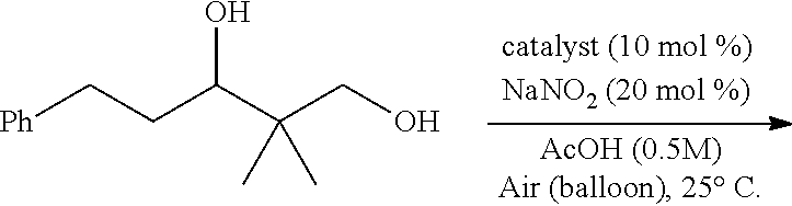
[Ph]CCC(C(CO)(C)C)O
